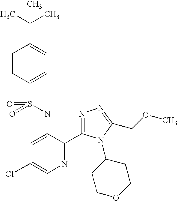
C1=CC(S(=O)(NC2=CC(Cl)=CN=C2C2=NN=C(COC)N2C2CCOCC2)=O)=CC=C1C(C)(C)C
